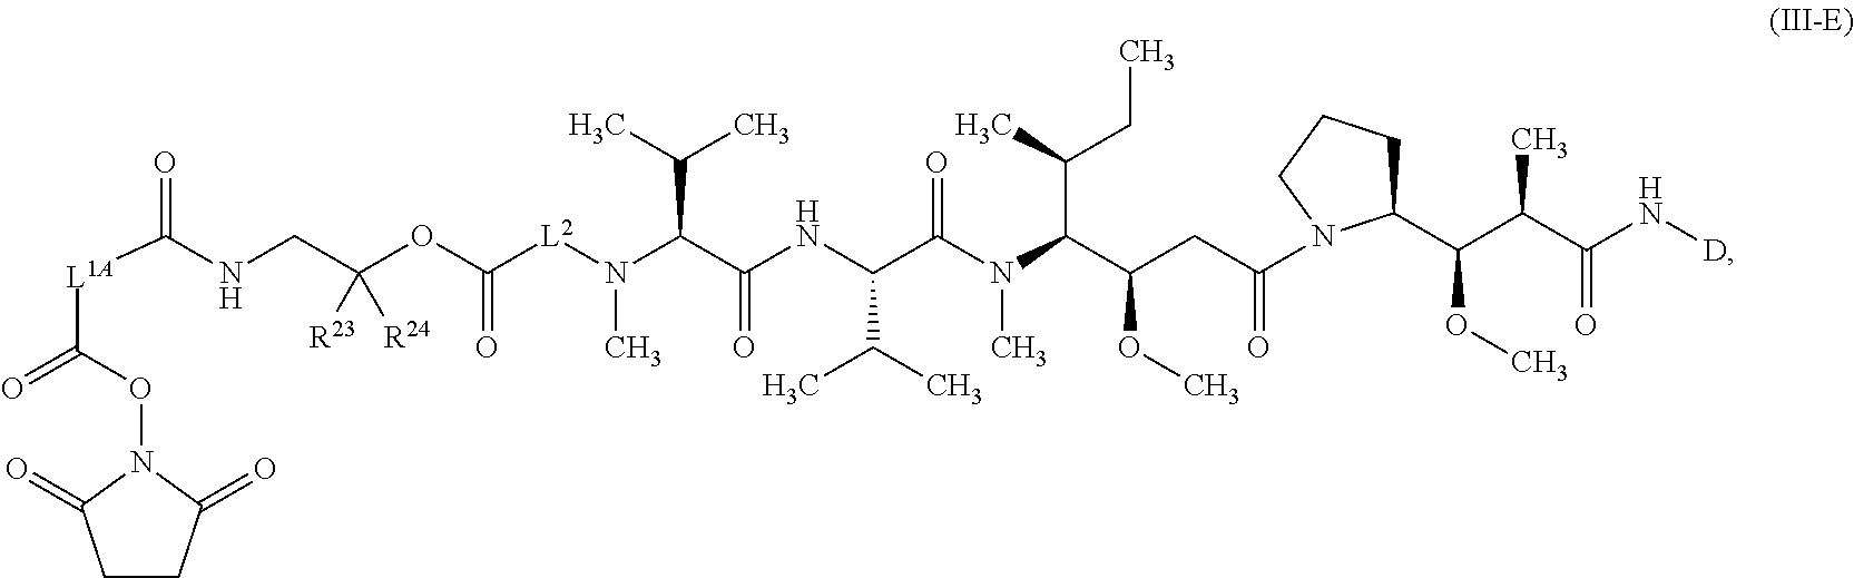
N(CC(OC([L2]N(C(C(NC(C(N(C(C(CC(N1C(C(C(C(N[D])=O)C)OC)CCC1)=O)OC)C(C)CC)C)=O)C(C)C)=O)C(C)C)C)=O)([R23])[R24])C([L1A]C(=O)ON1C(=O)CCC1=O)=O
